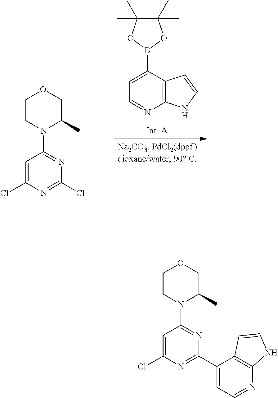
C1=C(Cl)N=C(C2=CC=NC3=C2C=CN3)N=C1N1CCOCC1C.C1=C(Cl)N=C(Cl)N=C1N1CCOCC1C.C12=C(C(B3OC(C)(C)C(C)(C)O3)=CC=N1)C=CN2
